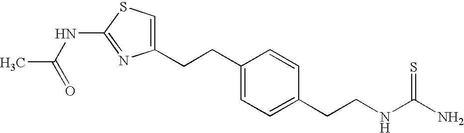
C1(CCC2=CC=C(CCNC(=S)N)C=C2)=CSC(NC(=O)C)=N1
